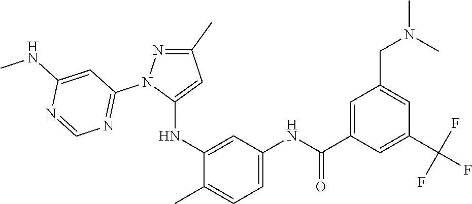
C1(C)=NN(C2=NC=NC(NC)=C2)C(NC2=CC(NC(=O)C3=CC(CN(C)C)=CC(C(F)(F)F)=C3)=CC=C2C)=C1
